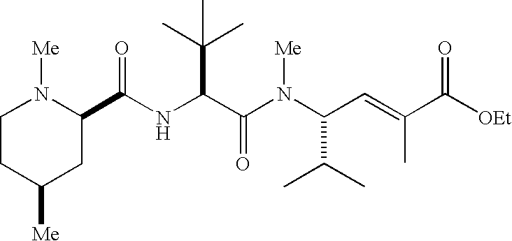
N(C(C(N(C(C=C(C([OEt])=O)C)C(C)C)[Me])=O)C(C)(C)C)C(C1N([Me])CCC([Me])C1)=O
